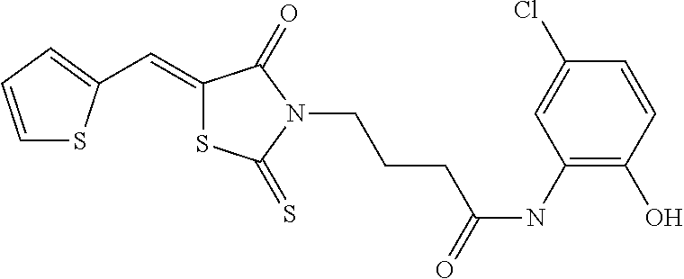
C1=CC=C(C=C2SC(=S)N(CCCC(NC3=C(O)C=CC(Cl)=C3)=O)C2=O)S1
